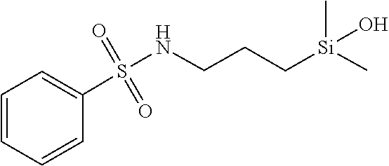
C1=CC=C(S(=O)(=O)NCCC[Si](C)(C)O)C=C1
